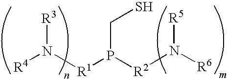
[R4]N([R1]P([R2]N([R6])[R5])CS)[R3]
